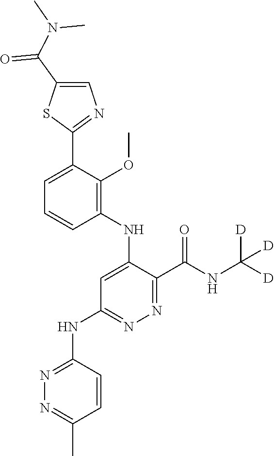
C1=C(C2=NC=C(C(N(C)C)=O)S2)C(OC)=C(NC2=CC(NC3=NN=C(C)C=C3)=NN=C2C(NC([D])([D])[D])=O)C=C1
